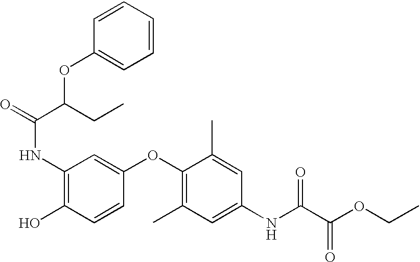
C1=CC=CC(OC(C(=O)NC2=C(O)C=CC(OC3=C(C)C=C(NC(C(OCC)=O)=O)C=C3C)=C2)CC)=C1
